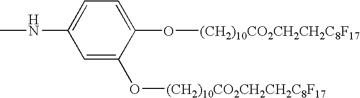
C1=C(NC)C=C(O[(CH2)10CO2CH2CH2C8F17])C(O[(CH2)10CO2CH2CH2C8F17])=C1
